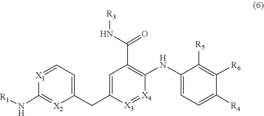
C1(NC2=C(C(N[R3])=O)C=C(CC3=CC=[X1]C(N[R1])=[X2]3)[X3]=[X4]2)=CC=C([R4])C([R6])=C1[R5]
